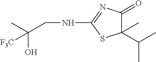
N(C1=NC(=O)C(C(C)C)(C)S1)CC(C)(O)[F3C]
